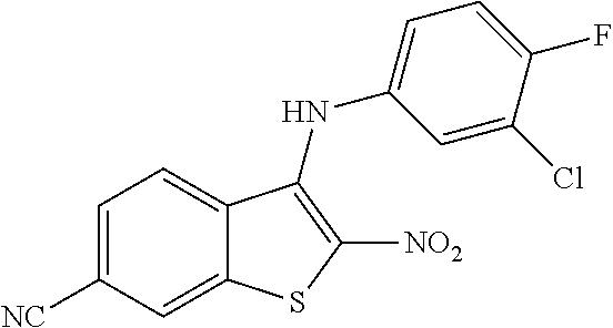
C1=C([NC])C=C2C(=C1)C(NC1=CC=C(F)C(Cl)=C1)=C([NO2])S2
